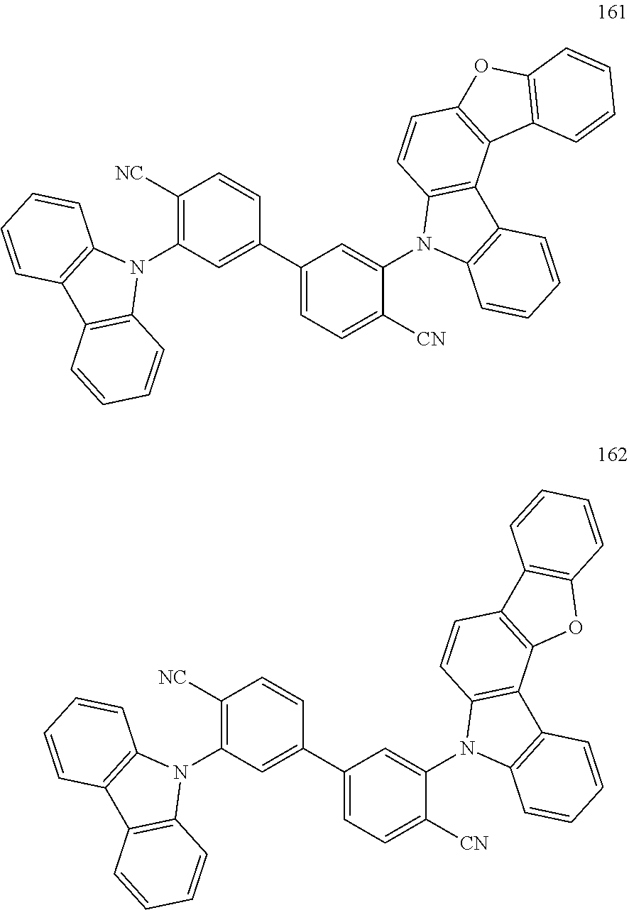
C1([NC])=C(N2C3=C(C4=C2C=CC=C4)C=CC=C3)C=C(C2=CC=C([CN])C(N3C4=C(C5=C3C=CC3=C5C5=C(O3)C=CC=C5)C=CC=C4)=C2)C=C1.C1([NC])=C(N2C3=C(C4=C2C=CC=C4)C=CC=C3)C=C(C2=CC=C([CN])C(N3C4=C(C5=C3C=CC3=C5OC5=C3C=CC=C5)C=CC=C4)=C2)C=C1
